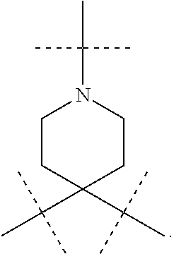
C1CC(C(C)(C)C)(C(C)(C)C)CCN1C(C)(C)C
